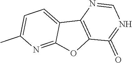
C1=NC2=C(C(=O)=N1)OC1=NC(C)=CC=C21
